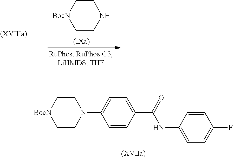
C1CN(C2=CC=C(C(=O)NC3=CC=C(F)C=C3)C=C2)CC[BocN]1.C1C[BocN]CCN1
